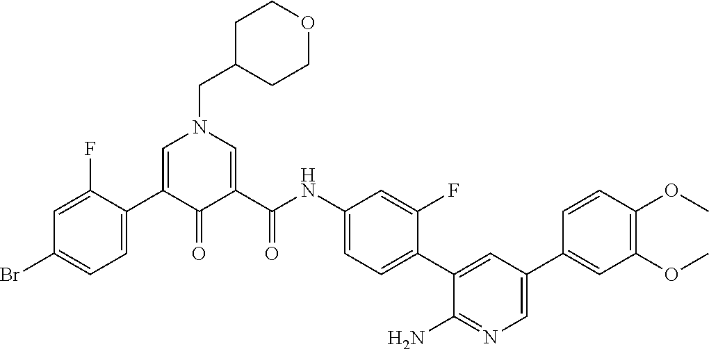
C1=C(F)C(C2=CN(CC3CCOCC3)C=C(C(=O)NC3=CC=C(C4=CC(C5=CC(OC)=C(OC)C=C5)=CN=C4N)C(F)=C3)C2=O)=CC=C1Br
